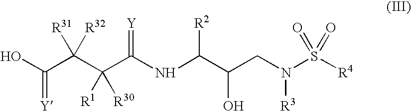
OC(=[Y])C(C(C(NC(C(CN(S([R4])(=O)=O)[R3])O)[R2])=[Y])([R1])[R30])([R31])[R32]
